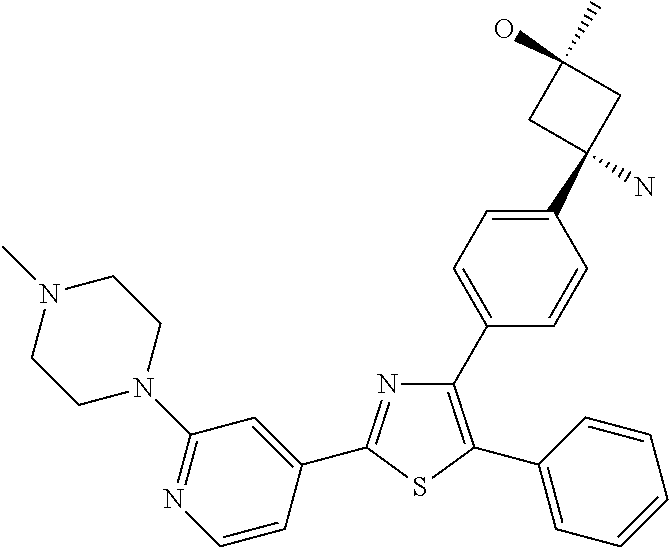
C1(C2=CC=C(C3(N)CC(C)(O)C3)C=C2)=C(C2=CC=CC=C2)SC(C2=CC(N3CCN(C)CC3)=NC=C2)=N1
